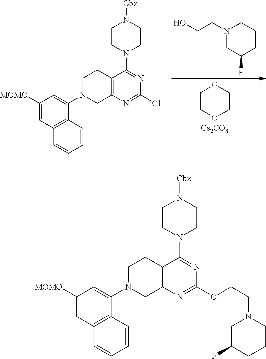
C1COCCO1.[Cs2CO3].N1(CCO)CC(F)CCC1.C1([MOMO])=CC2=C(C(N3CCC4=C(N=C(Cl)N=C4N4CCN([Cbz])CC4)C3)=C1)C=CC=C2.C1([MOMO])=CC2=C(C(N3CCC4=C(N=C(OCCN5CC(F)CCC5)N=C4N4CCN([Cbz])CC4)C3)=C1)C=CC=C2
